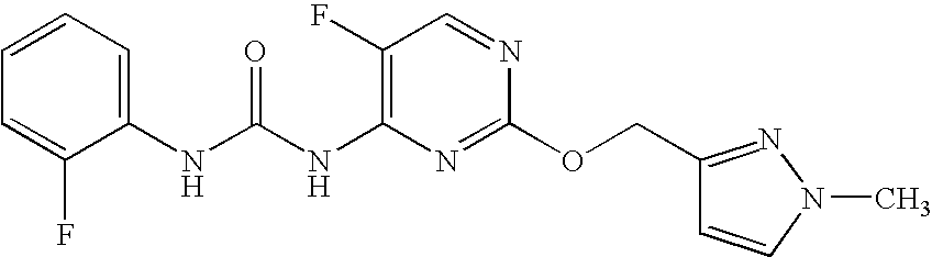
C1(F)=C(NC(NC2=CC=CC=C2F)=O)N=C(OCC2=NN(C)C=C2)N=C1
